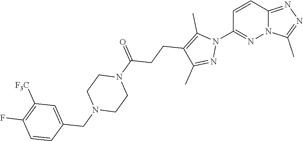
C1=CC2=NN=C(C)N2N=C1N1C(C)=C(CCC(N2CCN(CC3=CC([F3C])=C(F)C=C3)CC2)=O)C(C)=N1
